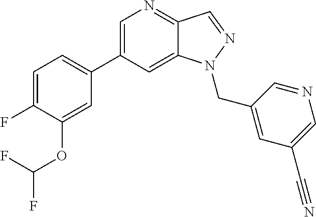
C1=C(C2=CC=C(F)C(OC(F)F)=C2)C=C2C(=N1)C=NN2CC1=CC(C#N)=CN=C1
